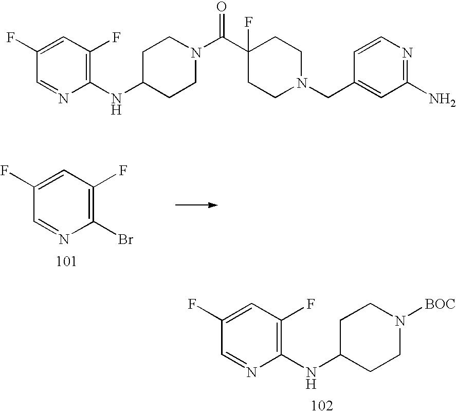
C1(F)=CC(F)=C(Br)N=C1.C1(F)=CC(F)=C(NC2CCN([BOC])CC2)N=C1.C1=NC(NC2CCN(C(=O)C3(F)CCN(CC4=CC(N)=NC=C4)CC3)CC2)=C(F)C=C1F
